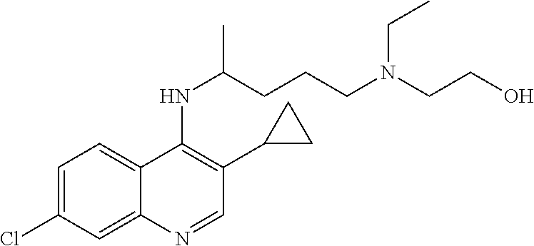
C1=C(Cl)C=C2C(=C1)C(NC(CCCN(CCO)CC)C)=C(C1CC1)C=N2
